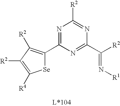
N1=C(C2=C([R2])C([R2])=C([R4])[Se]2)N=C(C([R2])=N[R1])N=C1[R2]
